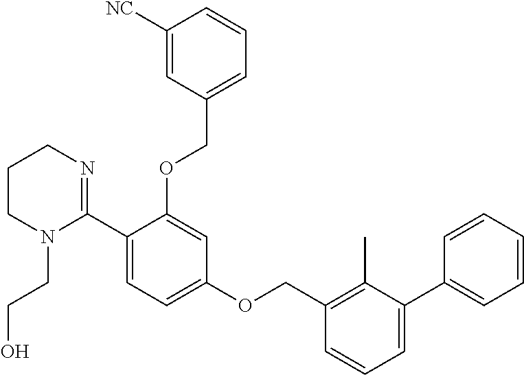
C1=CC=CC=C1C1=CC=CC(COC2=CC=C(C3=NCCCN3CCO)C(OCC3=CC=CC([NC])=C3)=C2)=C1C
